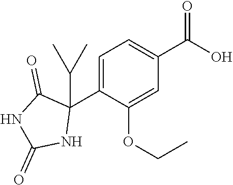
C1=C(C2(C(C)C)C(=O)NC(=O)N2)C(OCC)=CC(C(O)=O)=C1
